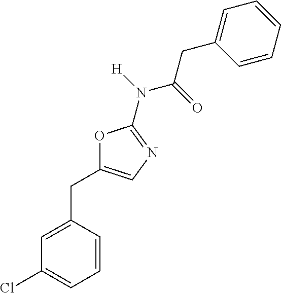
C1=C(CC2=CN=C(N(C(CC3=CC=CC=C3)=O)[H])O2)C=CC=C1Cl
